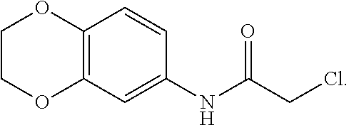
O1C2=C(OCC1)C=CC(NC(=O)CCl)=C2
